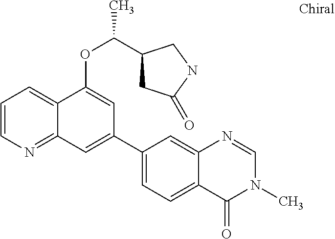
C1=CN=C2C(=C1)C(OC(C)C1CC(=O)NC1)=CC(C1=CC=C3C(=C1)N=CN(C)C3=O)=C2
